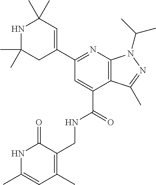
C1(C2=NC3=C(C(C)=NN3C(C)C)C(C(=O)NCC3=C(C)C=C(C)NC3=O)=C2)=CC(C)(C)NC(C)(C)C1
